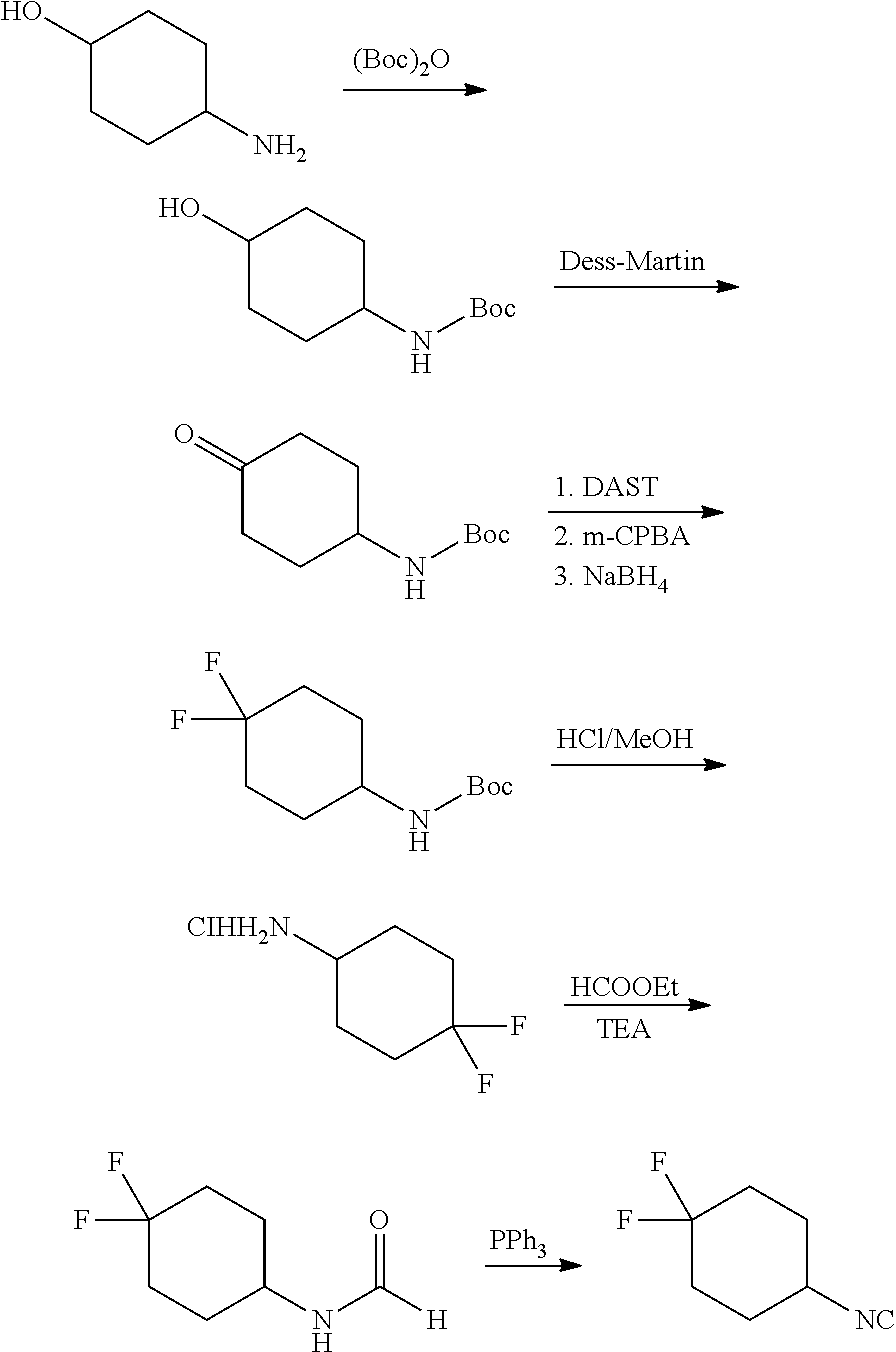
C1(O)CCC(N[Boc])CC1.C1(=O)CCC(N[Boc])CC1.C1(F)(F)CCC(N[Boc])CC1.[HCOOEt].C1([CIHH2N])CCC(F)(F)CC1.C1(O)CCC(N)CC1.[(Boc)2O].[PPh3].C1(F)(F)CCC(NC([H])=O)CC1.C1(F)(F)CCC([NC])CC1
